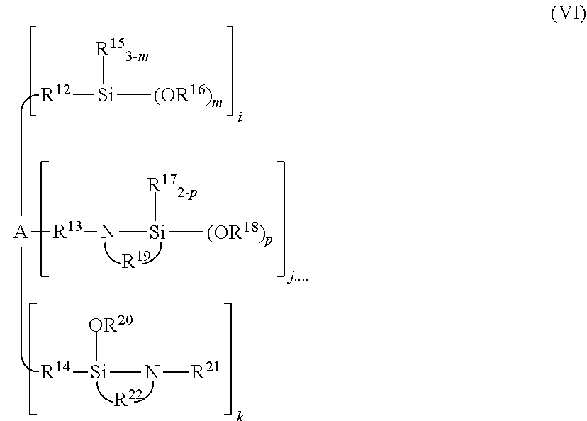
[R12][Si]([(OR16)m])[R153-m].[A][R13]N[Si]([(OR18)p])[R172-p].[R14][Si](N[R21])[OR20].[R22].[R19]
